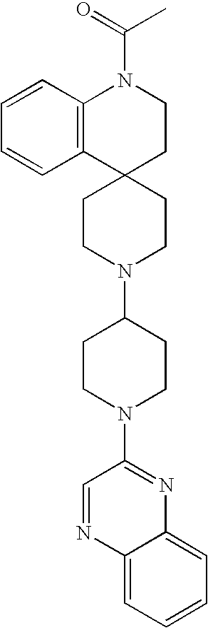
C12=C(C3(CCN1C(=O)C)CCN(C1CCN(C4=NC5=CC=CC=C5N=C4)CC1)CC3)C=CC=C2
